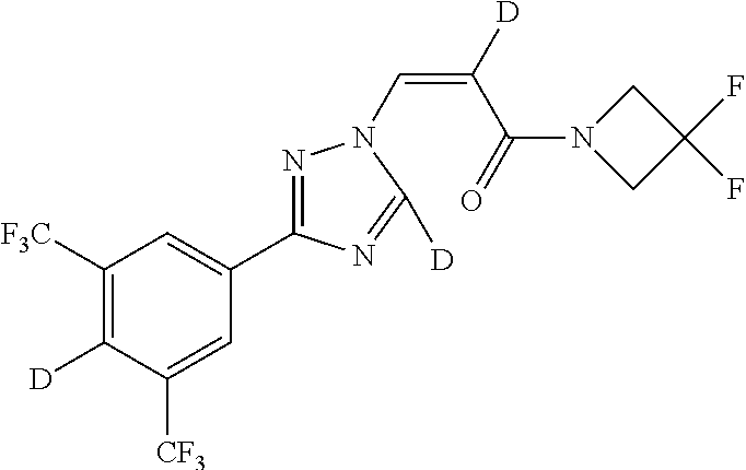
C1([F3C])=C([D])C([CF3])=CC(C2=NN(C=C(C(N3CC(F)(F)C3)=O)[D])C([D])=N2)=C1
